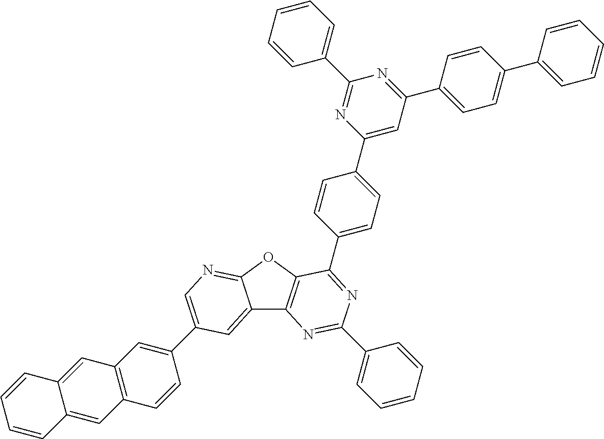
C12=CC(C3=CC4=C(C=C3)C=C3C(=C4)C=CC=C3)=CN=C1OC1=C2N=C(C2=CC=CC=C2)N=C1C1=CC=C(C2=CC(C3=CC=C(C4=CC=CC=C4)C=C3)=NC(C3=CC=CC=C3)=N2)C=C1
